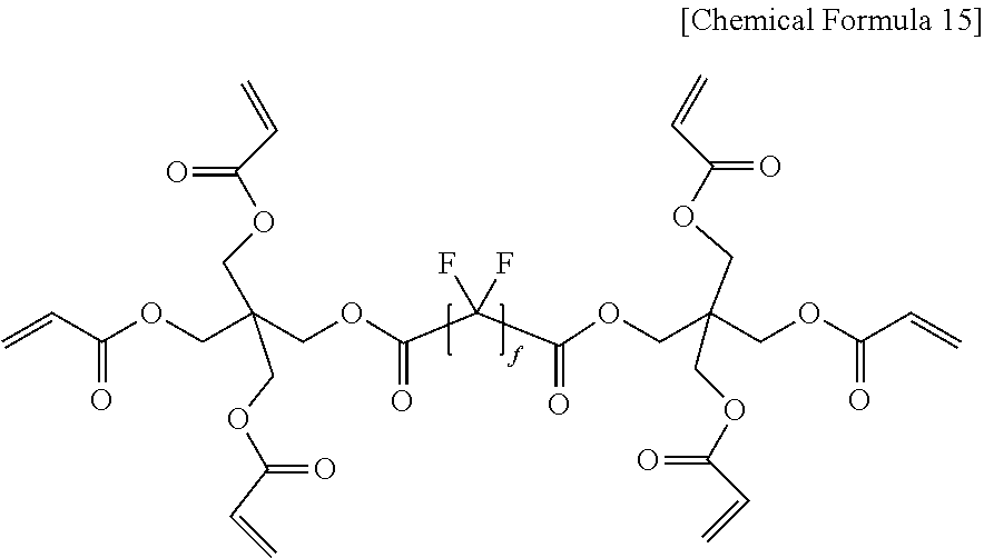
C=CC(OCC(COC(C(C(OCC(COC(C=C)=O)(COC(=O)C=C)COC(=O)C=C)=O)(F)F)=O)(COC(=O)C=C)COC(=O)C=C)=O
